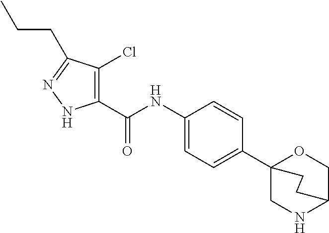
C1(NC(=O)C2=C(Cl)C(CCC)=NN2)=CC=C(C23CNC(CO2)CC3)C=C1
